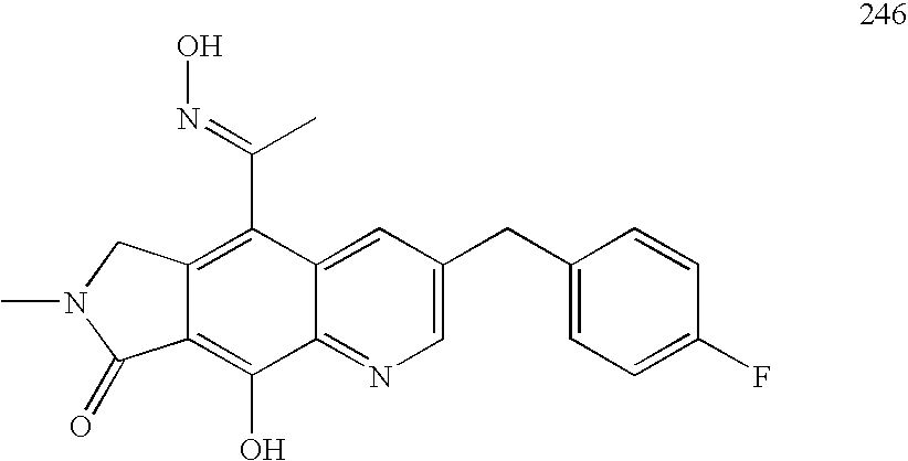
C12=C(O)C3=NC=C(CC4=CC=C(F)C=C4)C=C3C(C(C)=NO)=C1CN(C)C2=O
